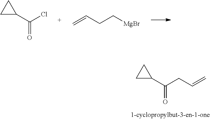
C1C(C(CC=C)=O)C1.C1C(C(Cl)=O)C1.C=CCC[MgBr]
